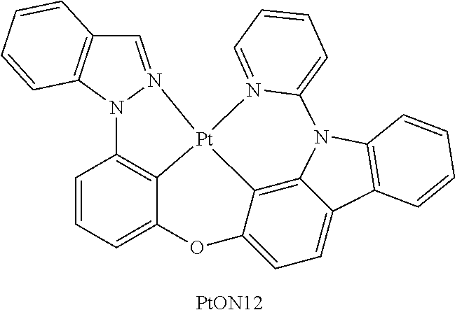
C1=CC=C2C3=C1N1N(=CC4=C1C=CC=C4)[Pt]31C3=C4C(=CC=C3O2)C2=C(N4C3=CC=CC=N31)C=CC=C2.[PtON12]
